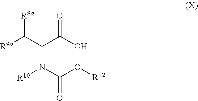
[R9a]C(C(C(O)=O)N([R10])C(O[R12])=O)[R8a]
